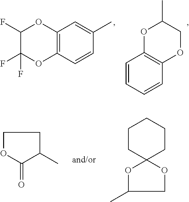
C1(F)C(F)(F)OC2=C(O1)C=C(C)C=C2.O1C2=C(OCC1C)C=CC=C2.C1OC(=O)C(C)C1.C1CC2(CCC1)OC(C)CO2
